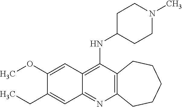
C12=C(C(NC3CCN(C)CC3)=C3C(=N1)C=C(CC)C(OC)=C3)CCCCC2
